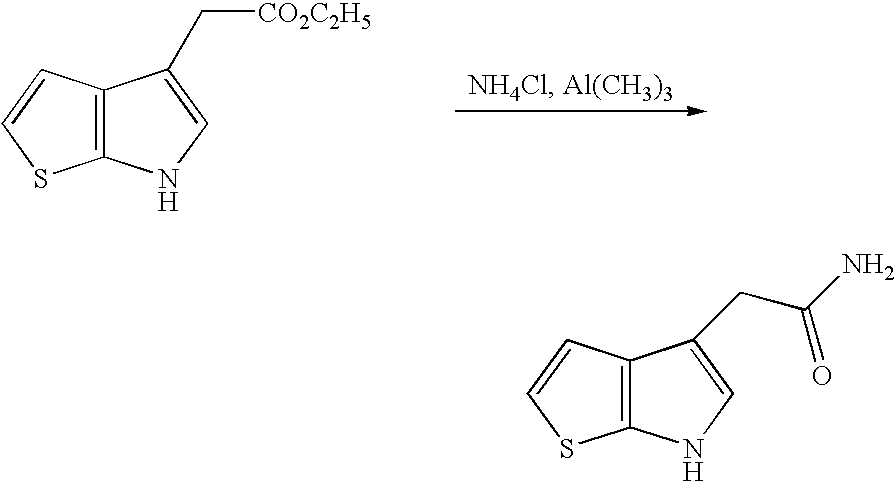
C12=C(C=CS1)C(C[CO2C2H5])=CN2.C12=C(C=CS1)C(CC(N)=O)=CN2
